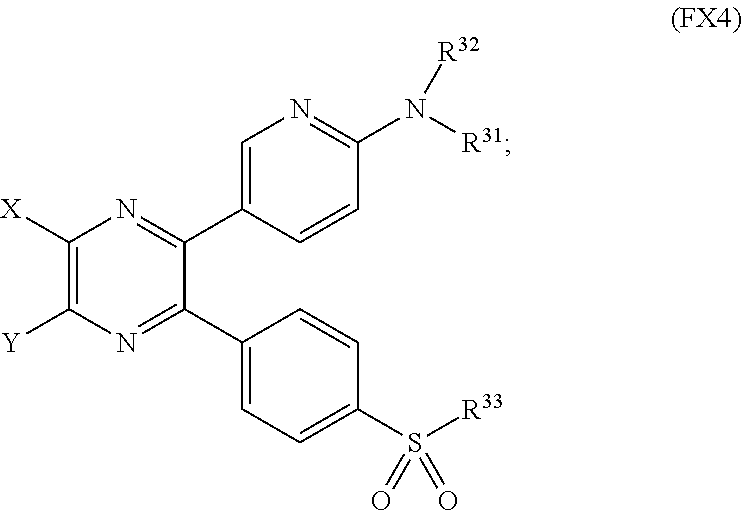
C1(C2=NC([X])=C([Y])N=C2C2=CC=C(S([R33])(=O)=O)C=C2)=CN=C(N([R31])[R32])C=C1
